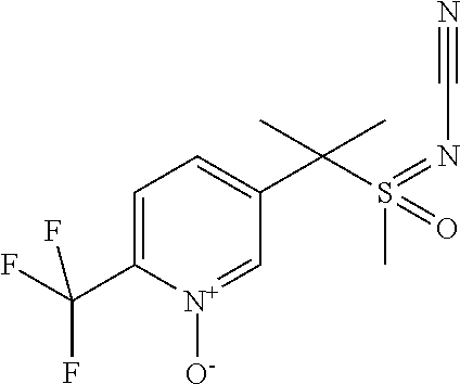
C1=C(C(F)(F)F)[N+]([O-])=CC(C(S(C)(=NC#N)=O)(C)C)=C1
